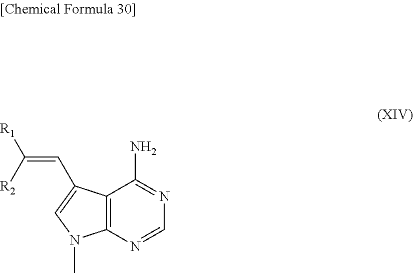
C12=C(N=CN=C1N)N(C)C=C2C=C([R2])[R1]
